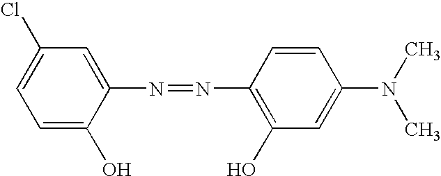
C1=C(O)C(N=NC2=C(O)C=C(N(C)C)C=C2)=CC(Cl)=C1
